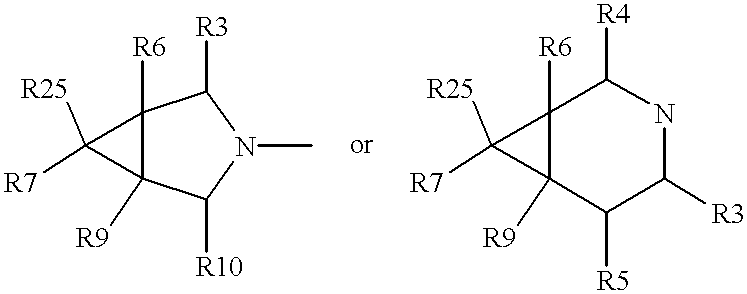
C12([R6])C([R9])(C([R10])N(C)C1[R3])C2([R25])[R7].C12([R6])C([R9])(C1([R25])[R7])C([R5])C([R3])NC2[R4]
